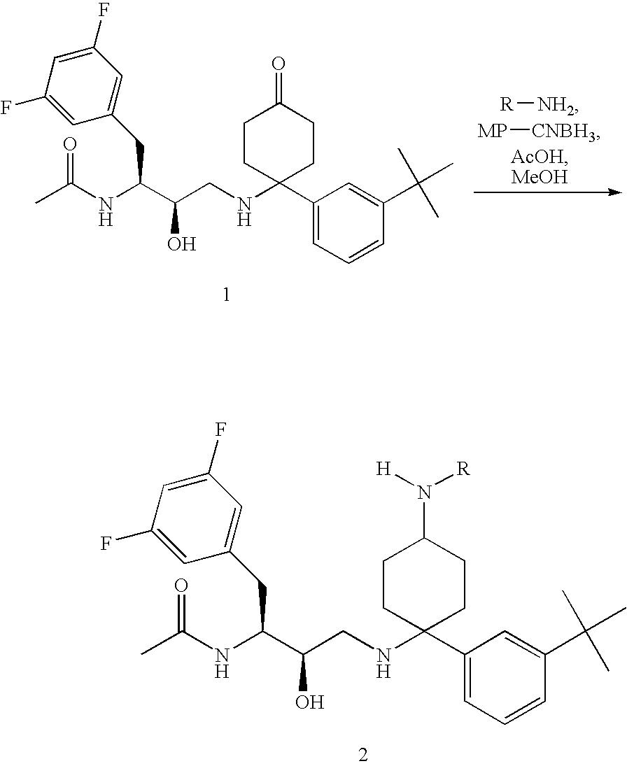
[R][NH2].[MP][CNBH3].CC(NC(C(CNC1(C2=CC=CC(C(C)(C)C)=C2)CCC(=O)CC1)O)CC1=CC(F)=CC(F)=C1)=O.CC(NC(C(CNC1(C2=CC=CC(C(C)(C)C)=C2)CCC(N([H])[R])CC1)O)CC1=CC(F)=CC(F)=C1)=O
